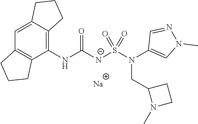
[Na].C1(NC([N-]S(N(C2=CN(C)N=C2)CC2N(C)CC2)(=O)=O)=O)=C2C(=CC3=C1CCC3)CCC2
